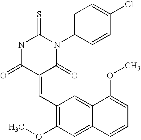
S=C1NC(=O)C(=CC2=C(OC)C=C3C(=C2)C(OC)=CC=C3)C(=O)N1C1=CC=C(Cl)C=C1
